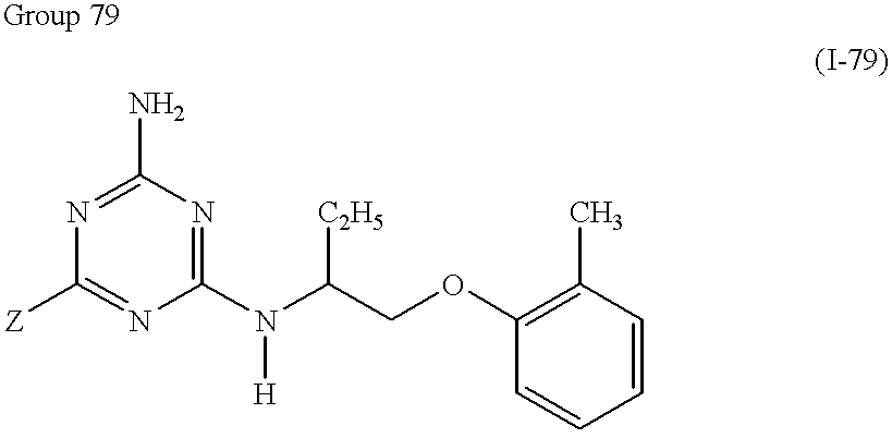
N1=C(N)N=C(N(C(COC2=C(C)C=CC=C2)[C2H5])[H])N=C1[Z]
